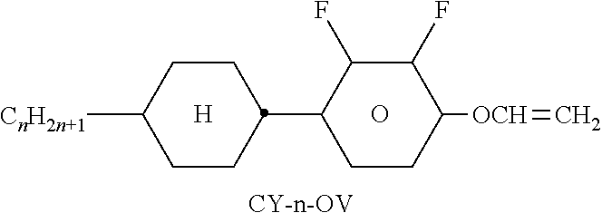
[H].O.[CnH2n+1]C1CCC(C2C(F)C(F)C([OCH]=C)CC2)CC1.[CY-n-OV]
